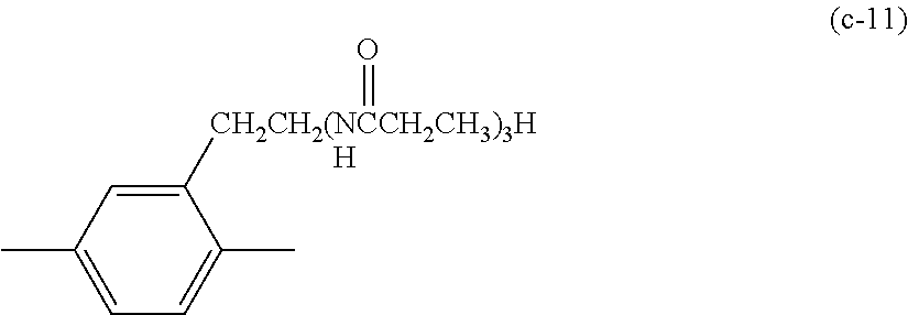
C1([CH2CH2(NCCH2CH3)3H]=O)=CC(C)=CC=C1C.[H]
